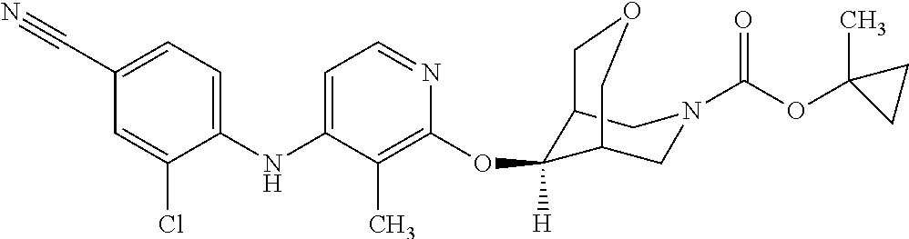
C1N(C(OC2(C)CC2)=O)CC2C(OC3=C(C)C(NC4=CC=C(C#N)C=C4Cl)=CC=N3)([H])C1COC2
